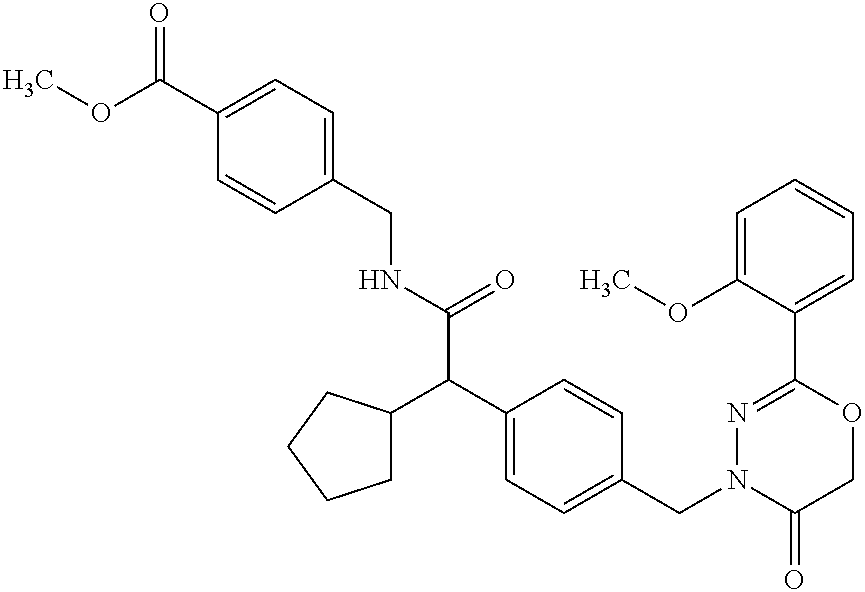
C(NC(C(C1=CC=C(CN2C(=O)COC(C3=CC=CC=C3OC)=N2)C=C1)C1CCCC1)=O)C1=CC=C(C(OC)=O)C=C1
